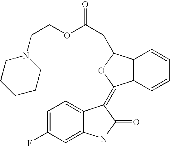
C12=C(C(CC(OCCN3CCCCC3)=O)OC1=C1C3=CC=C(F)C=C3NC1=O)C=CC=C2
